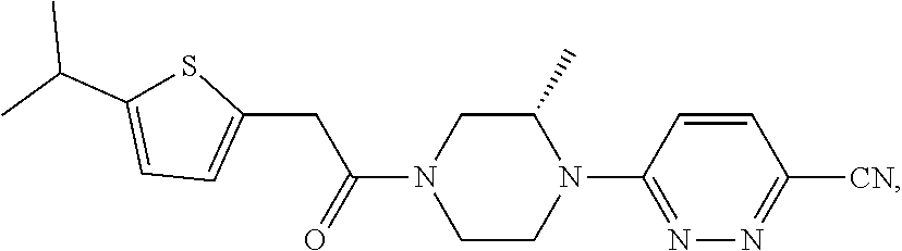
N1=C(N2C(C)CN(C(CC3=CC=C(C(C)C)S3)=O)CC2)C=CC([CN])=N1
